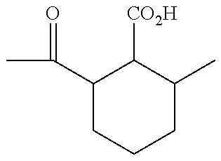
CC(C1CCCC(C)C1[CO2H])=O
